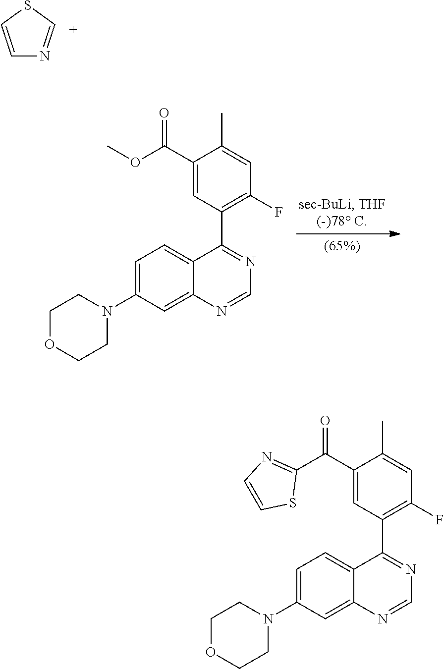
O(C(C1=CC(C2=NC=NC3=CC(N4CCOCC4)=CC=C32)=C(F)C=C1C)=O)C.C1=CSC=N1.C1(C(C2=CC(C3=NC=NC4=CC(N5CCOCC5)=CC=C43)=C(F)C=C2C)=O)=NC=CS1
